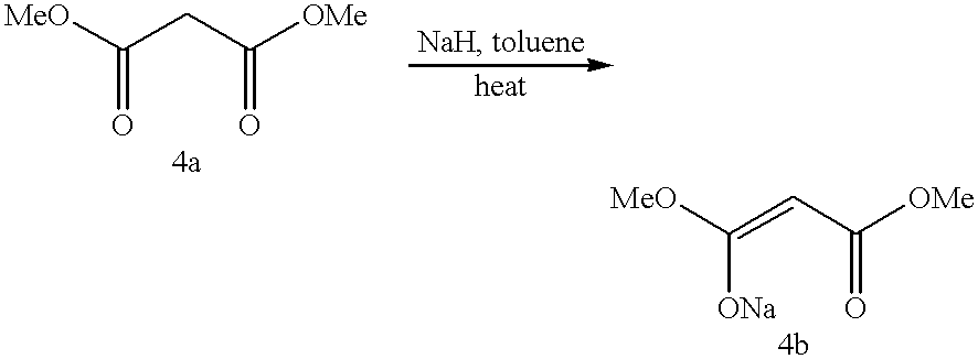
[MeO]C(CC([OMe])=O)=O.C([ONa])(=CC(=O)[OMe])[MeO]
